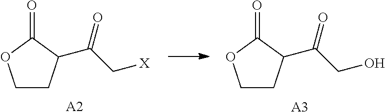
C1CC(C(C[X])=O)C(=O)O1.[A2].C1CC(C(CO)=O)C(=O)O1.[A3]
